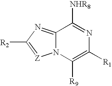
N12C(=NC([R2])=[Z]1)C([NHR8])=NC([R1])=C2[R9]
